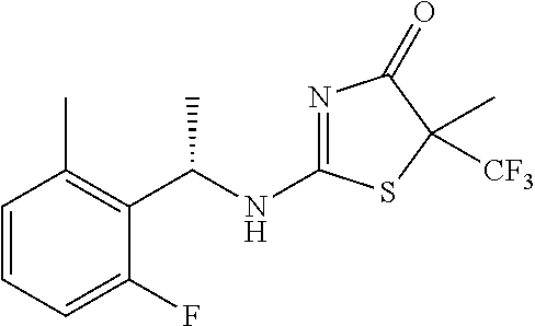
C1=CC=C(F)C(C(NC2=NC(=O)C(C)([CF3])S2)C)=C1C
